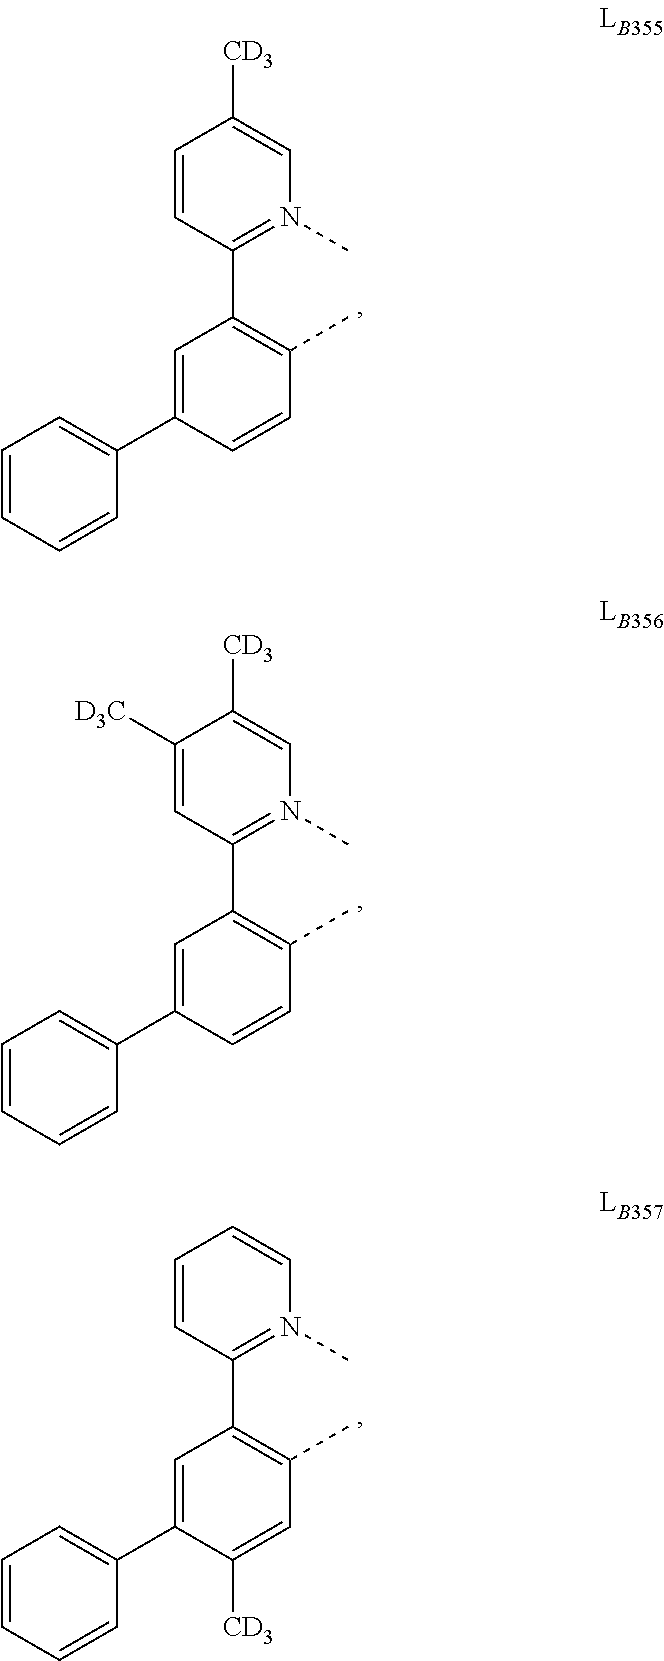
C1=CC(C)=C(C2=N(C)C=C([CD3])C=C2)C=C1C1=CC=CC=C1.C1=CC(C)=C(C2=N(C)C=C([CD3])C([D3C])=C2)C=C1C1=CC=CC=C1.C1([CD3])=CC(C)=C(C2=N(C)C=CC=C2)C=C1C1=CC=CC=C1
